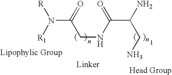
N(C(=O)CNC(C(N)CN)=O)([R1])[R]
